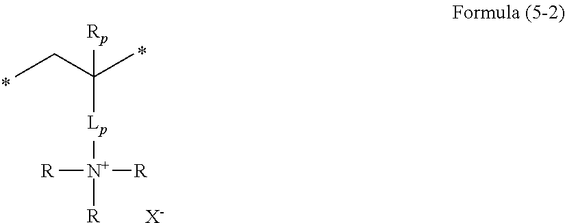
CCC(C)([Lp][N+]([R])([R])[R])[Rp].[X-]
